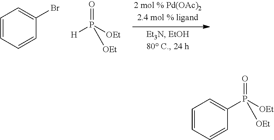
C1=CC=CC(Br)=C1.O=P([OEt])([OEt])[H].C1=CC=CC(P(=O)([OEt])[OEt])=C1
